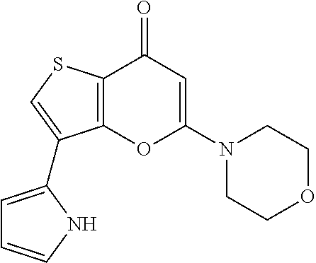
C12=C(C(=O)C=C(N3CCOCC3)O1)SC=C2C1=CC=CN1
